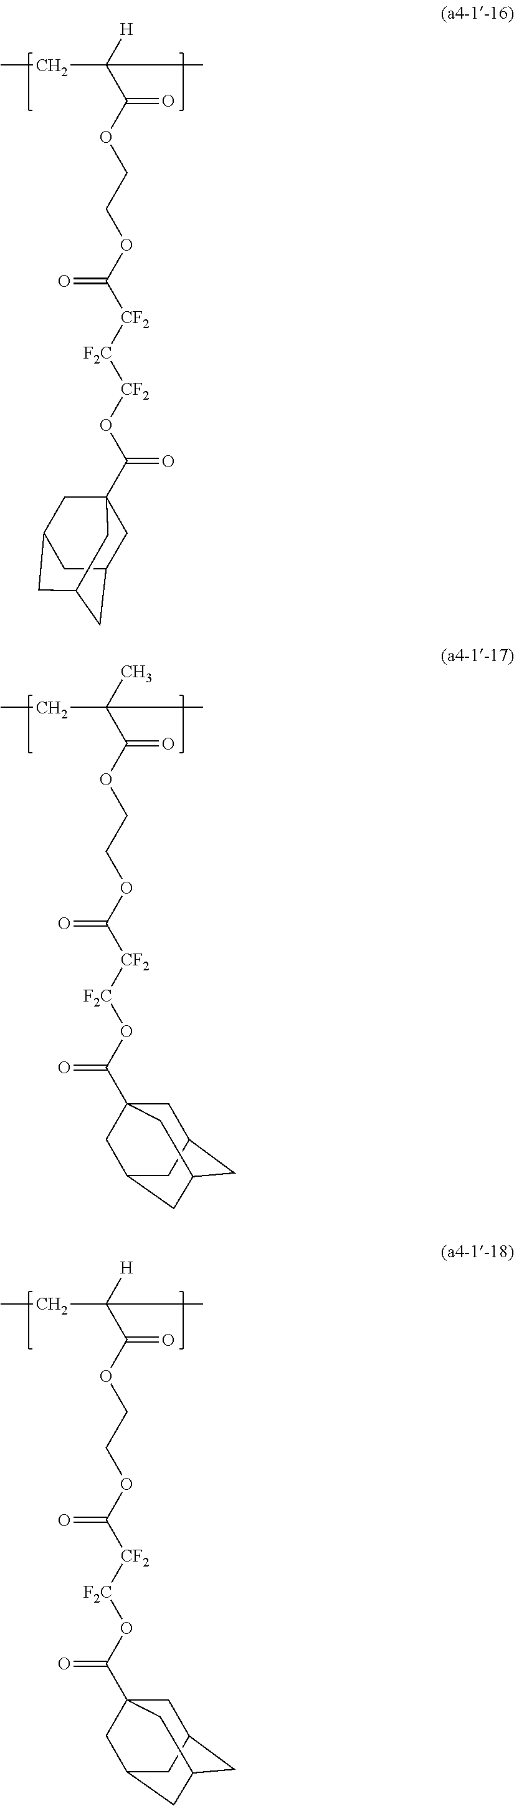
CCC(C(OCCOC([CF2][F2C]OC(C12CC3CC(CC(C1)C3)C2)=O)=O)=O)(C)C.CCC(C(OCCOC([CF2][F2C]OC(C12CC3CC(CC(C1)C3)C2)=O)=O)=O)([H])C.CCC(C(OCCOC([CF2][F2C][CF2]OC(=O)C12CC3CC(CC(C1)C3)C2)=O)=O)([H])C
